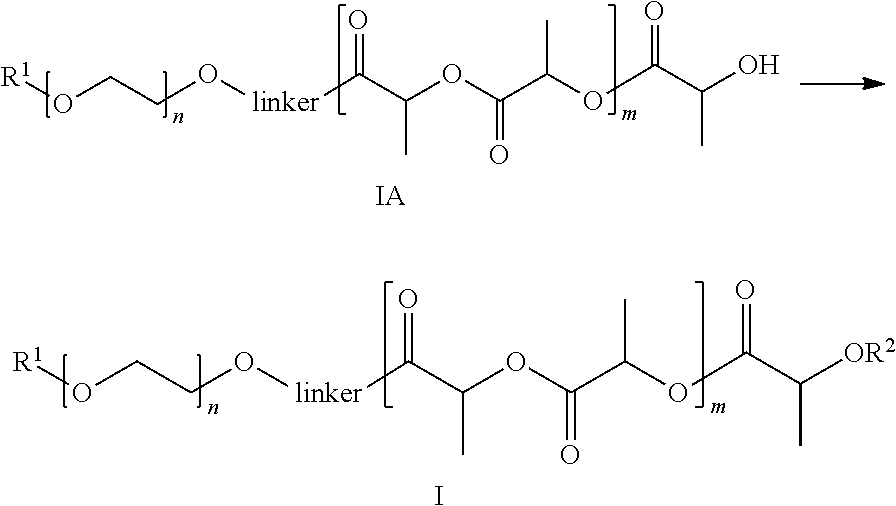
[R1]OCCO[linker]C(C(OC(C(OC(C(O)C)=O)C)=O)C)=O.[IA].[R1]OCCO[linker]C(C(OC(C(OC(C([OR2])C)=O)C)=O)C)=O.I
